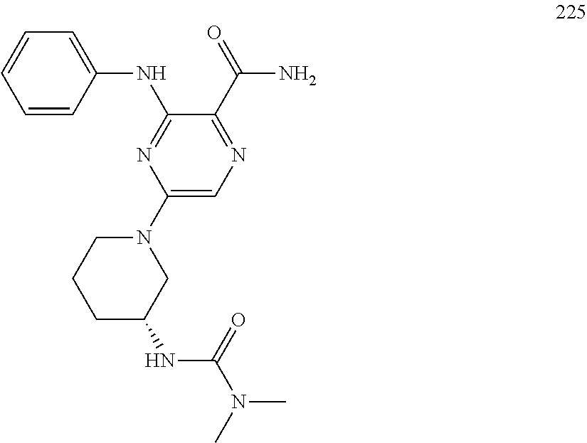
C1(N2CCCC(NC(N(C)C)=O)C2)=CN=C(C(=O)N)C(NC2=CC=CC=C2)=N1
